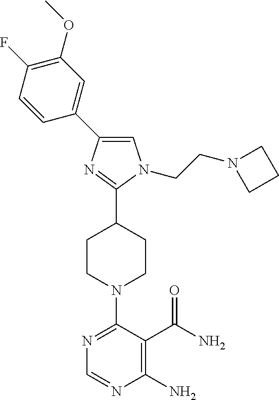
N1=C(N2CCC(C3=NC(C4=CC(OC)=C(F)C=C4)=CN3CCN3CCC3)CC2)C(C(N)=O)=C(N)N=C1
